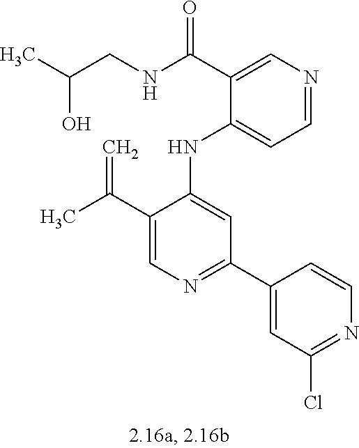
C1(NC2=CC(C3=CC(Cl)=NC=C3)=NC=C2C(C)=C)=CC=NC=C1C(NCC(C)O)=O
